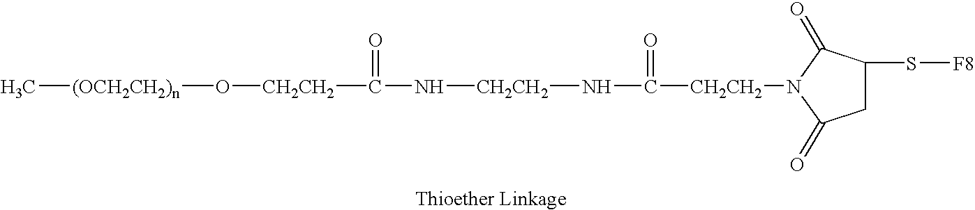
N(C([CH2CH2]N1C(=O)CC(S[F8])C1=O)=O)[CH2CH2]NC([CH2CH2]O[(OCH2CH2)n]C)=O
